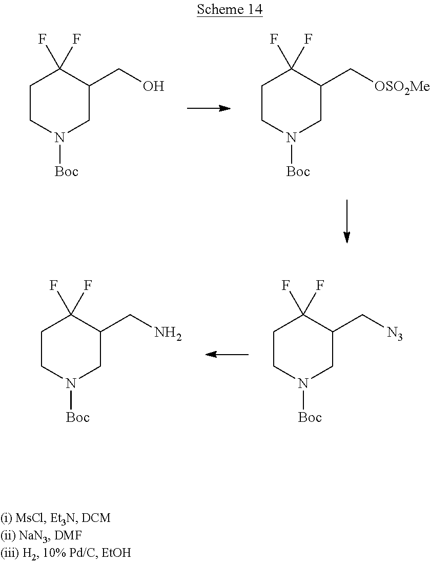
C1CN([Boc])CC(CO)C1(F)F.C1CN([Boc])CC(C[OSO2Me])C1(F)F.C1CN([Boc])CC(C[N3])C1(F)F.C1CN([Boc])CC(CN)C1(F)F
